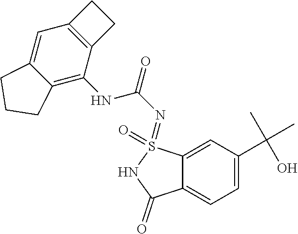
C1=C(C(C)(C)O)C=C2C(=C1)C(=O)NS2(=O)=NC(NC1=C2C(=CC3=C1CC3)CCC2)=O
